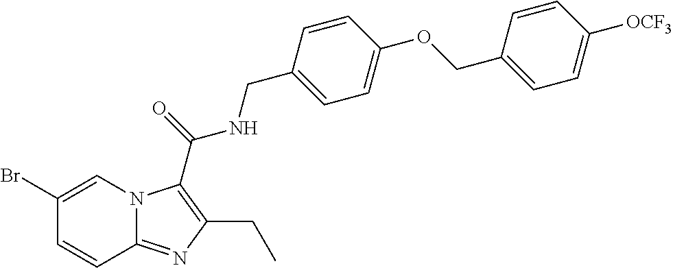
C1(Br)=CN2C(=NC(CC)=C2C(=O)NCC2=CC=C(OCC3=CC=C([OCF3])C=C3)C=C2)C=C1
